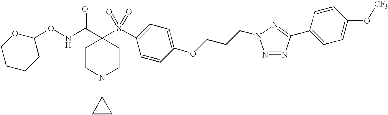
C1CN(C2CC2)CCC1(C(NOC1CCCCO1)=O)S(=O)(=O)C1=CC=C(OCCCN2N=NC(C3=CC=C(O[CF3])C=C3)=N2)C=C1
